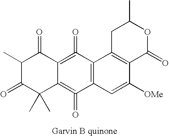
C12=C(=O)C3=C(C(=O)=C1C(C)(C)C(=O)C(C)C2=O)C=C([OMe])C1=C3CC(C)OC1=O
